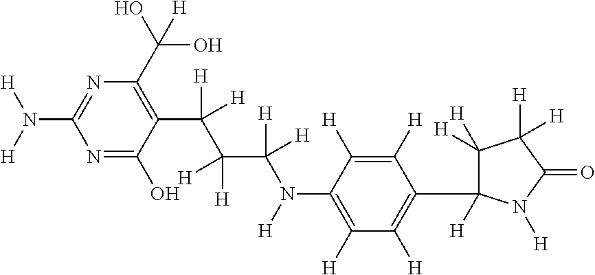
N1=C(O)C(C(C([H])([H])C([H])([H])N([H])C2=C([H])C([H])=C(C3([H])C([H])([H])C([H])([H])C(=O)N3[H])C([H])=C2[H])([H])[H])=C(C(O)(O)[H])N=C1N([H])[H]
